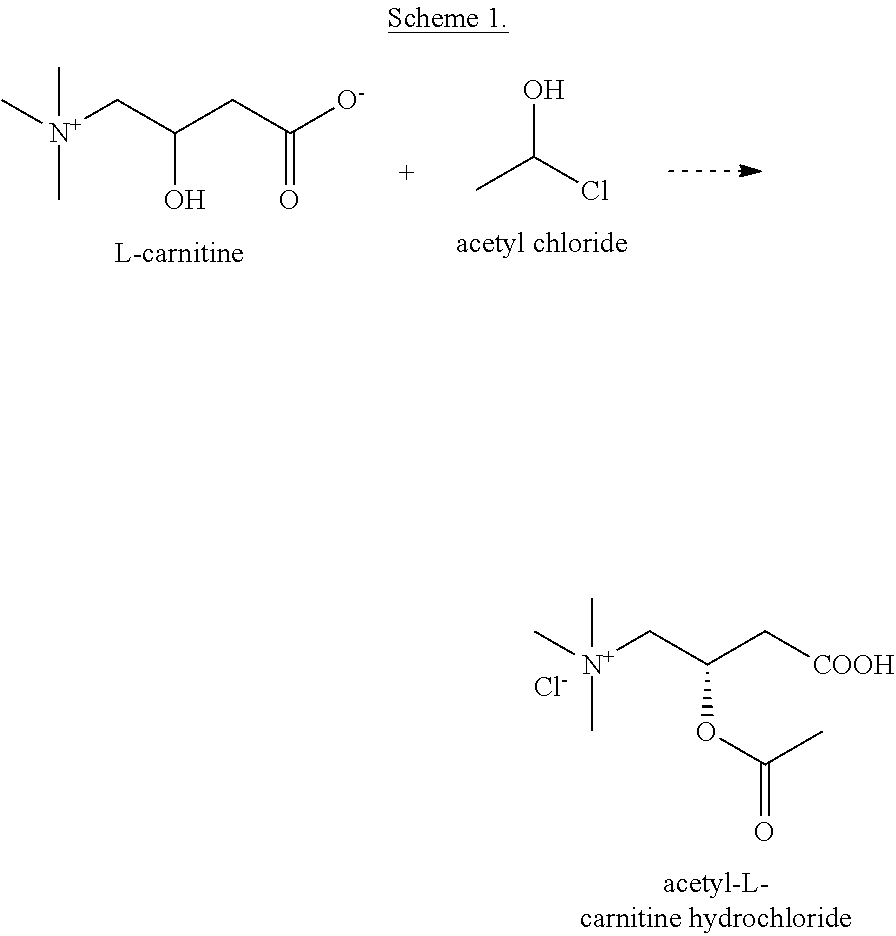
C[N+](CC(C[COOH])OC(=O)C)(C)C.[Cl-].C[N+](CC(CC([O-])=O)O)(C)C.OC(Cl)C
